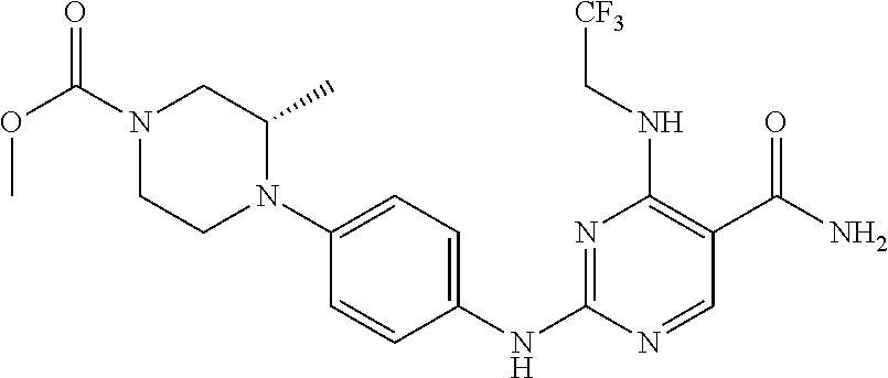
C1=CC(NC2=NC(NC[CF3])=C(C(N)=O)C=N2)=CC=C1N1C(C)CN(C(=O)OC)CC1
